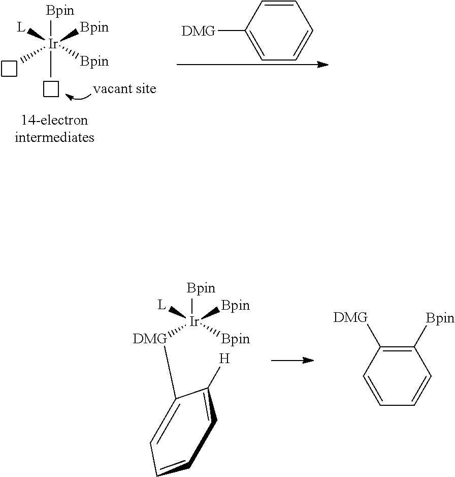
C1=CC([DMG])=CC=C1.[Bpin][Ir](C)([Bpin])([Bpin])([L])C.[Bpin][Ir]([Bpin])([Bpin])([L])[DMG]C1=CCCCC1[H].C1([Bpin])=C([DMG])C=CC=C1
